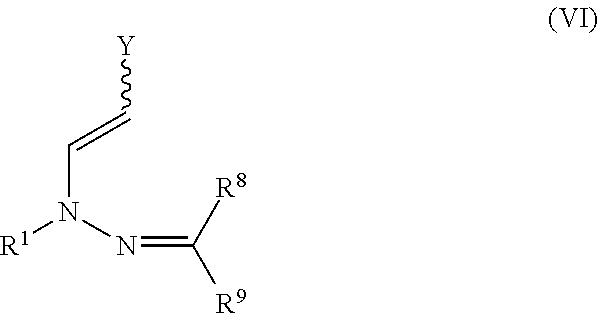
[Y]C=CN([R1])N=C([R8])[R9]
